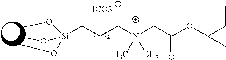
[HCO3].[Si](CCCN(CC(OC(CC)(C)C)=O)(C)C)(OC)(OC)OC
